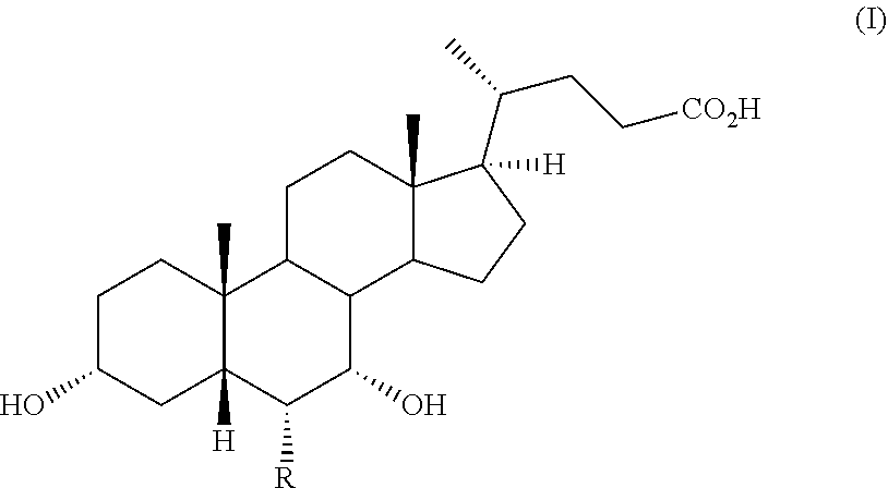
C1C(O)CC2([H])C(C)(C1)C1C(C(O)C2[R])C2C(C)(CC1)C([H])(C(C)CC[CO2H])CC2
